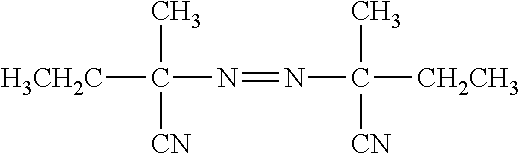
[H3CH2C]C(C)([CN])N=NC(C)([CN])[CH2CH3]
